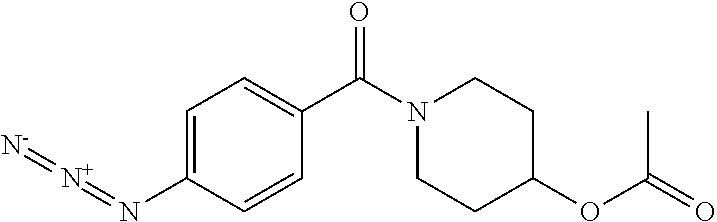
C1=C(N=[N+]=[N-])C=CC(C(N2CCC(OC(=O)C)CC2)=O)=C1
